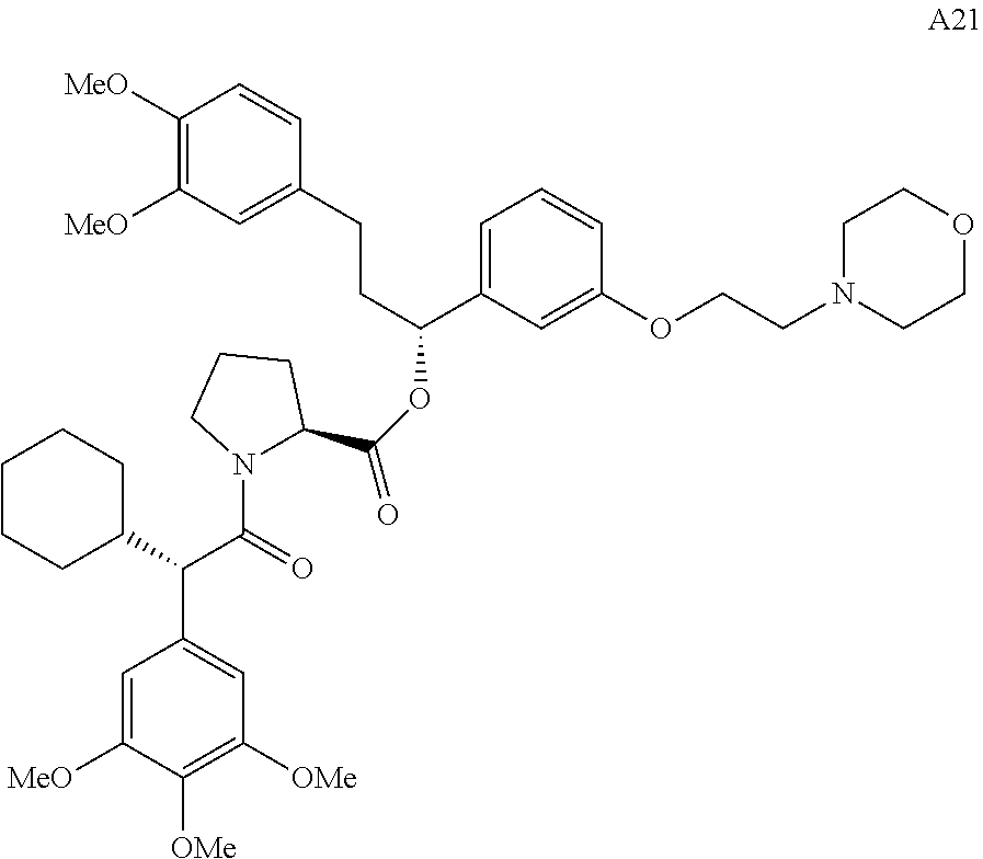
N1(C(=O)C(C2=CC([OMe])=C([OMe])C([MeO])=C2)C2CCCCC2)C(C(=O)OC(C2=CC=CC(OCCN3CCOCC3)=C2)CCC2=CC([MeO])=C([MeO])C=C2)CCC1
